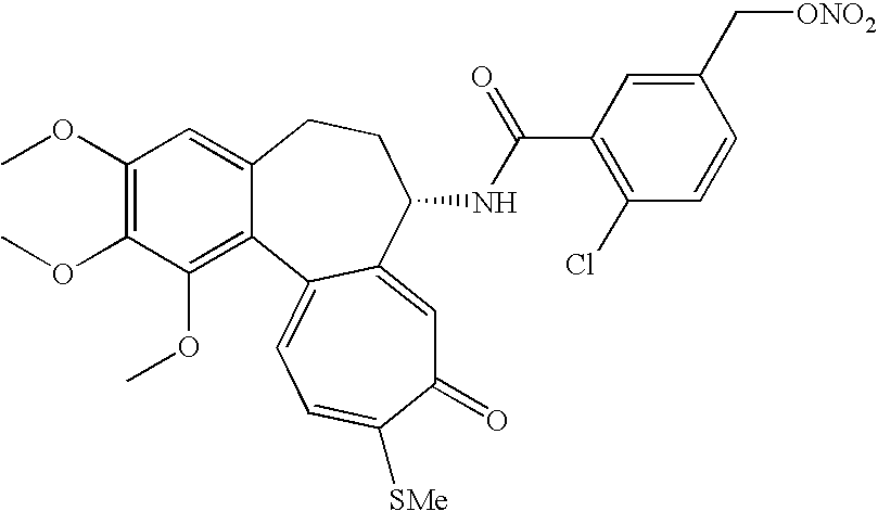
C1(OC)=C(OC)C(OC)=C2C(=C1)CCC(NC(C1=C(Cl)C=CC(C[ONO2])=C1)=O)C1=CC(=O)C([SMe])=CC=C21
